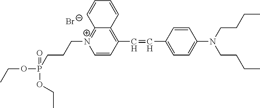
C12=[N+](CCCP(OCC)(OCC)=O)C=CC(C=CC3=CC=C(N(CCCC)CCCC)C=C3)=C1C=CC=C2.[Br-]
